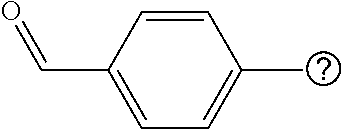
C1=CC(C=O)=CC=C1C
